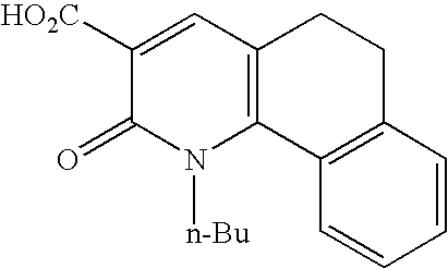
C1([HO2C])=CC2=C(N([n-Bu])C1=O)C1=C(CC2)C=CC=C1
